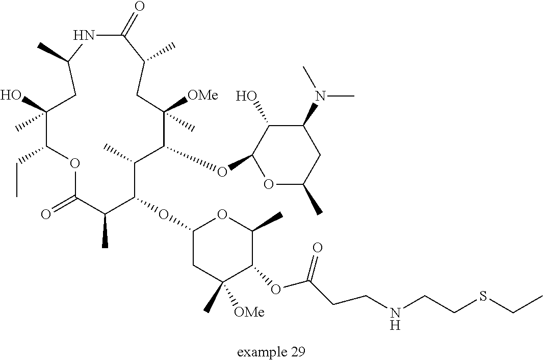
C1(OC2C(C)C(OC3OC(C)CC(N(C)C)C3O)C([OMe])(C)CC(C)C(=O)NC(C)CC(C)(O)C(CC)OC(=O)C2C)CC(C)([OMe])C(OC(CCNCCSCC)=O)C(C)O1
